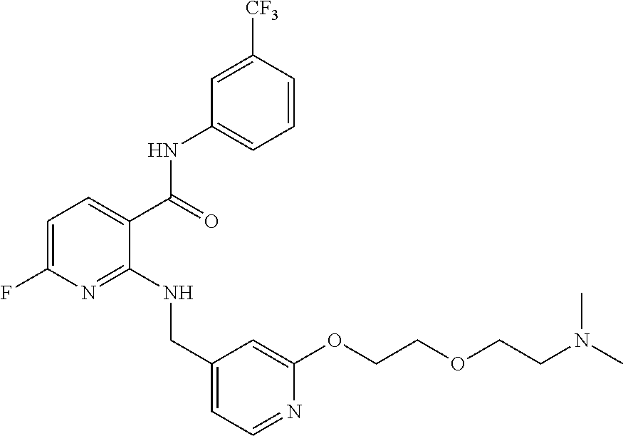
C1=C([CF3])C=CC=C1NC(C1=CC=C(F)N=C1NCC1=CC=NC(OCCOCCN(C)C)=C1)=O
